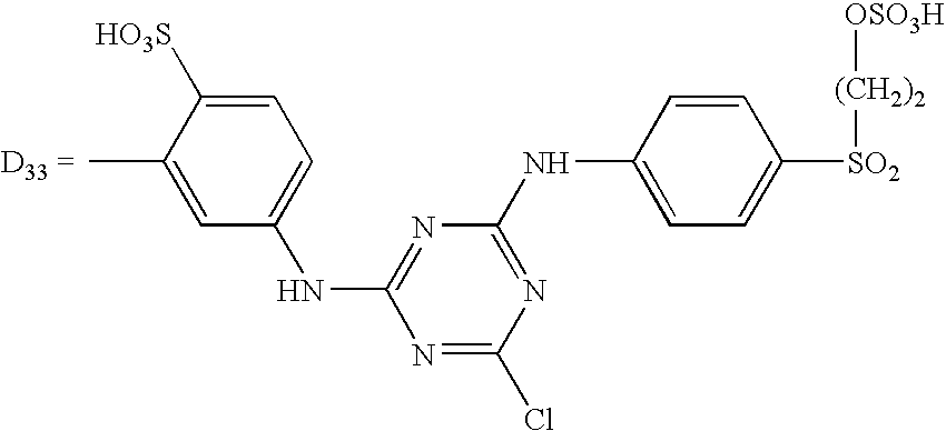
C1=C(C)C([HO3S])=CC=C1NC1=NC(NC2=CC=C([SO2][(CH2)2][OSO3H])C=C2)=NC(Cl)=N1
